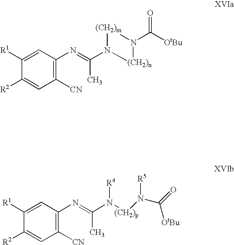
CC(=NC1=C([CN])C=C([R2])C([R1])=C1)N1[(CH2)n]N(C([OtBu])=O)[(CH2)m]1.CC(=NC1=C([CN])C=C([R2])C([R1])=C1)N([(CH2)p]N([R5])C([OtBu])=O)[R4]
